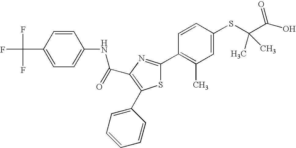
C(C1=C(C2=CC=CC=C2)SC(C2=C(C)C=C(SC(C(O)=O)(C)C)C=C2)=N1)(NC1=CC=C(C(F)(F)F)C=C1)=O
